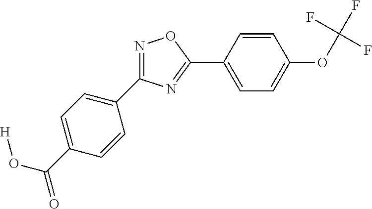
[H]OC(C1=CC=C(C2=NOC(C3=CC=C(OC(F)(F)F)C=C3)=N2)C=C1)=O
